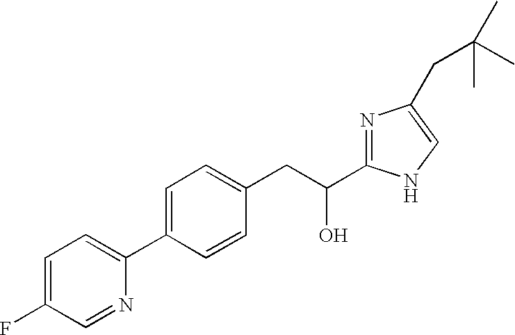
C1=C(F)C=NC(C2=CC=C(CC(C3=NC(CC(C)(C)C)=CN3)O)C=C2)=C1
